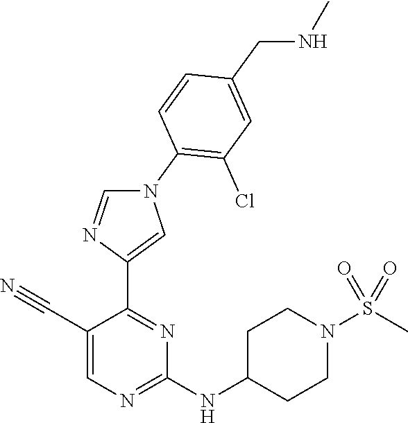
C1(C#N)=CN=C(NC2CCN(S(C)(=O)=O)CC2)N=C1C1=CN(C2=C(Cl)C=C(CNC)C=C2)C=N1
